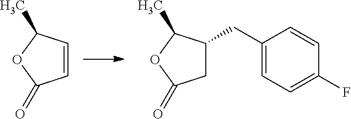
C1=CC(C)OC1=O.C1C(CC2=CC=C(F)C=C2)C(C)OC1=O
